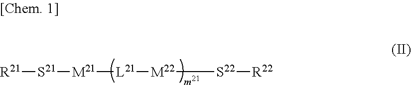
[S21]([R21])[M21][L21][M22][S22][R22]
